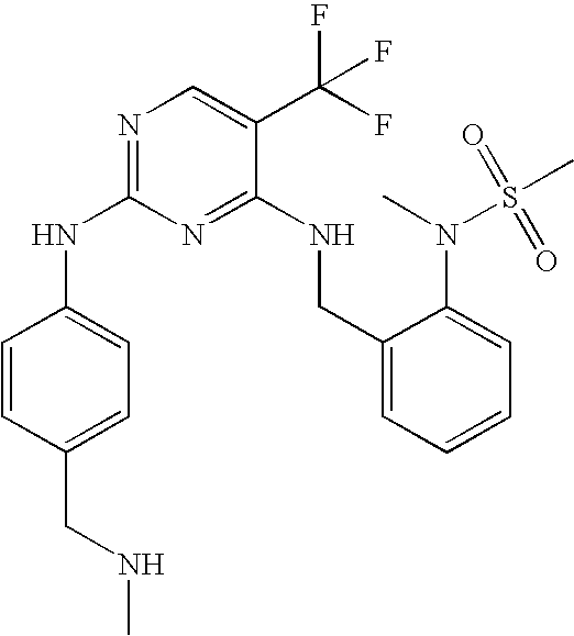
C1(NC2=NC=C(C(F)(F)F)C(NCC3=CC=CC=C3N(S(C)(=O)=O)C)=N2)=CC=C(CNC)C=C1
